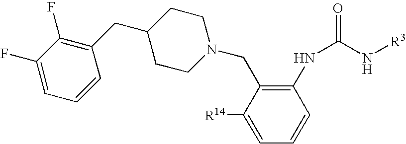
C1=C([R14])C(CN2CCC(CC3=C(F)C(F)=CC=C3)CC2)=C(NC(N[R3])=O)C=C1
